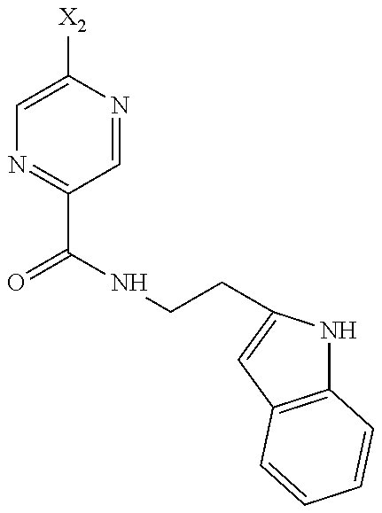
C1=C([X2])N=CC(C(NCCC2=CC3=C(N2)C=CC=C3)=O)=N1
